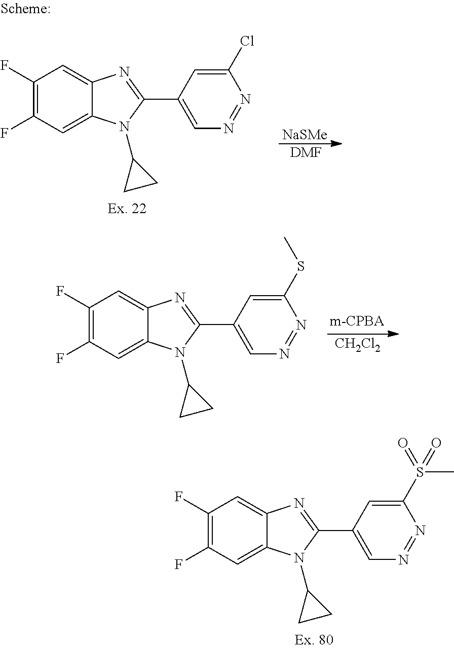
C1(F)=C(F)C=C2C(=C1)N=C(C1=CN=NC(Cl)=C1)N2C1CC1.[NaSMe].[DMF].C1(F)=C(F)C=C2C(=C1)N=C(C1=CN=NC(SC)=C1)N2C1CC1.[CH2Cl2].C1(F)=C(F)C=C2C(=C1)N=C(C1=CN=NC(S(=O)(C)=O)=C1)N2C1CC1
